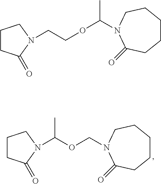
C1CC(=O)N(C(OCN2CCCCCC2=O)C)C1.C1CC(=O)N(CCOC(C)N2CCCCCC2=O)C1
